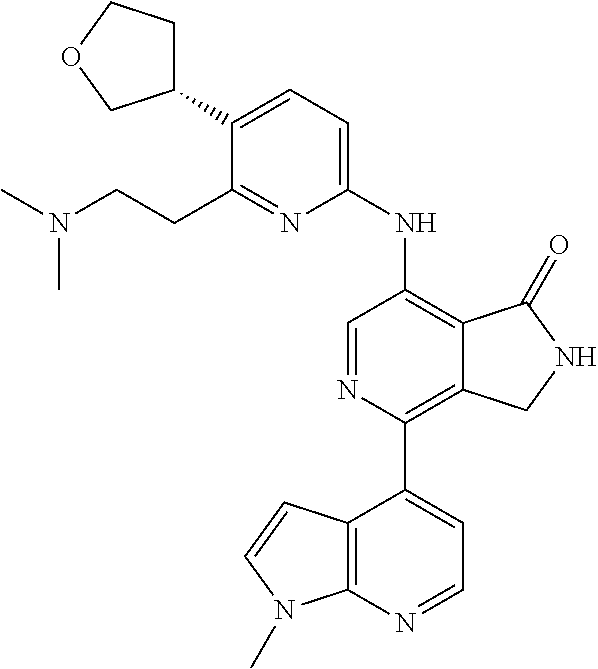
C12=C(C=CN1C)C(C1=C3C(=C(NC4=CC=C(C5CCOC5)C(CCN(C)C)=N4)C=N1)C(=O)NC3)=CC=N2
